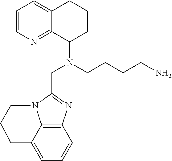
C12=CC=CC3=C1N(C(CN(CCCCN)C1CCCC4=CC=CN=C14)=N3)CCC2
